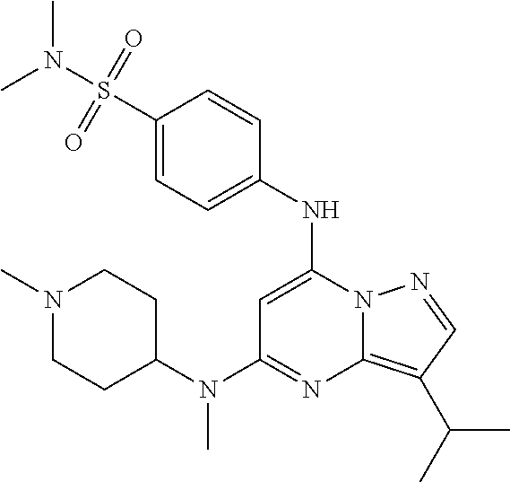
C12=C(C(C)C)C=NN1C(NC1=CC=C(S(N(C)C)(=O)=O)C=C1)=CC(N(C1CCN(C)CC1)C)=N2
